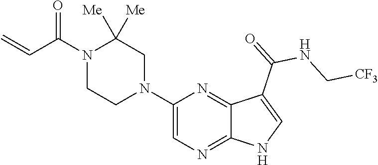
C1=C(N2CC([Me])([Me])N(C(C=C)=O)CC2)N=C2C(=N1)NC=C2C(=O)NC[CF3]
